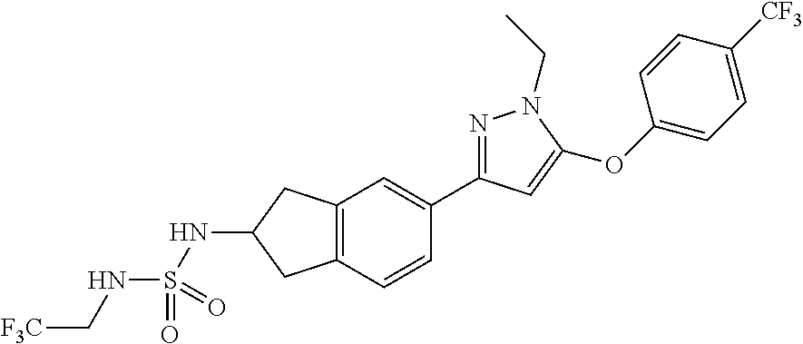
C12=C(C=CC(C3=NN(CC)C(OC4=CC=C([CF3])C=C4)=C3)=C1)CC(NS(=O)(=O)NC[F3C])C2
